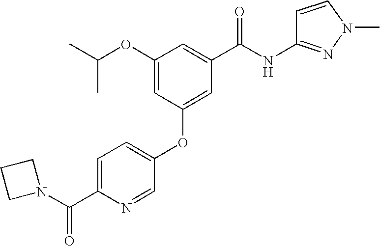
N1=CC(OC2=CC(C(NC3=NN(C)C=C3)=O)=CC(OC(C)C)=C2)=CC=C1C(N1CCC1)=O
